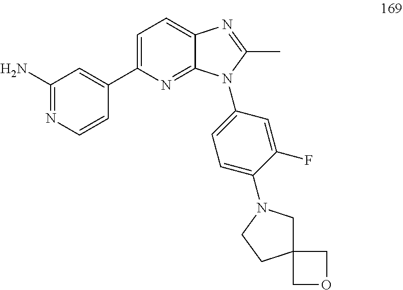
C1(N)=NC=CC(C2=CC=C3C(=N2)N(C2=CC=C(N4CC5(CC4)COC5)C(F)=C2)C(C)=N3)=C1
